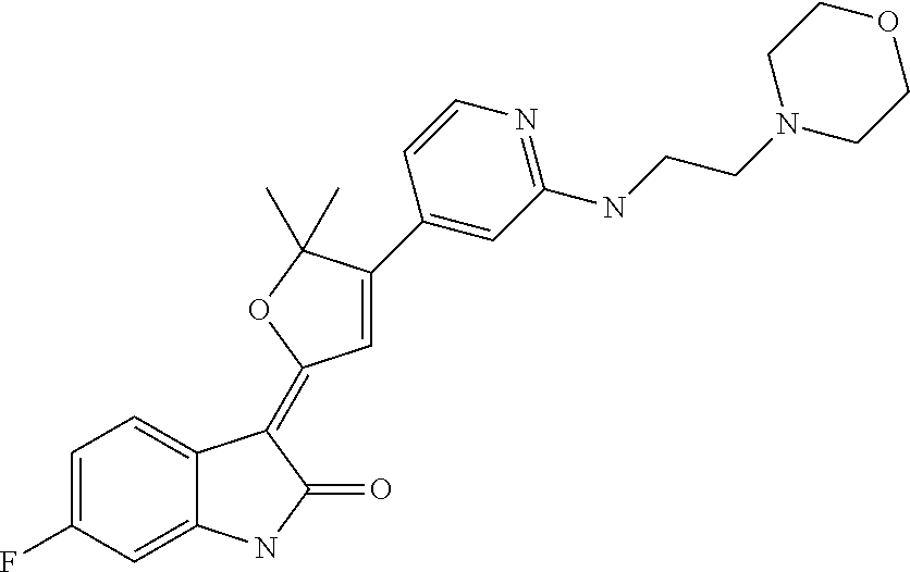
C1(F)=CC=C2C(=C1)NC(=O)C2=C1C=C(C2=CC(NCCN3CCOCC3)=NC=C2)C(C)(C)O1
